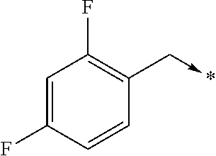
C1=C(F)C=CC(C->*)=C1F
